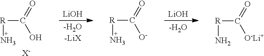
[R](N)C(=O)[O-Li+].[LiOH].[-H2O-LiX].[R](N)C(=O)O.[X-].[R](N)C(=O)[O-].[LiOH].[-H2O]
